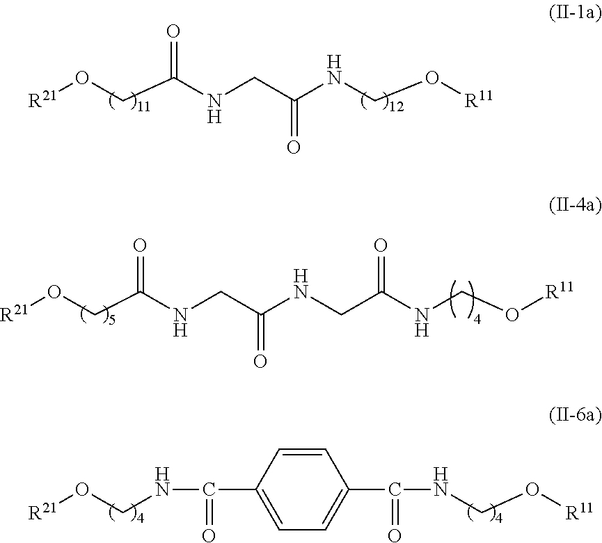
[R21]OCC(NCC(NCC(NCO[R11])=O)=O)=O.[R21]OCC(NCC(NCO[R11])=O)=O.C1=CC(C(=O)NCO[R21])=CC=C1C(=O)NCO[R11]
